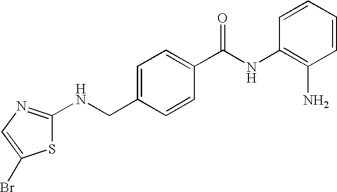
C1(CNC2=NC=C(Br)S2)=CC=C(C(NC2=C(N)C=CC=C2)=O)C=C1
